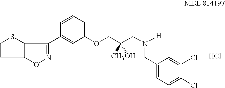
Cl.C1=CSC2=C1ON=C2C1=CC(OCC(CN([H])CC2=CC=C(Cl)C(Cl)=C2)(C)O)=CC=C1
